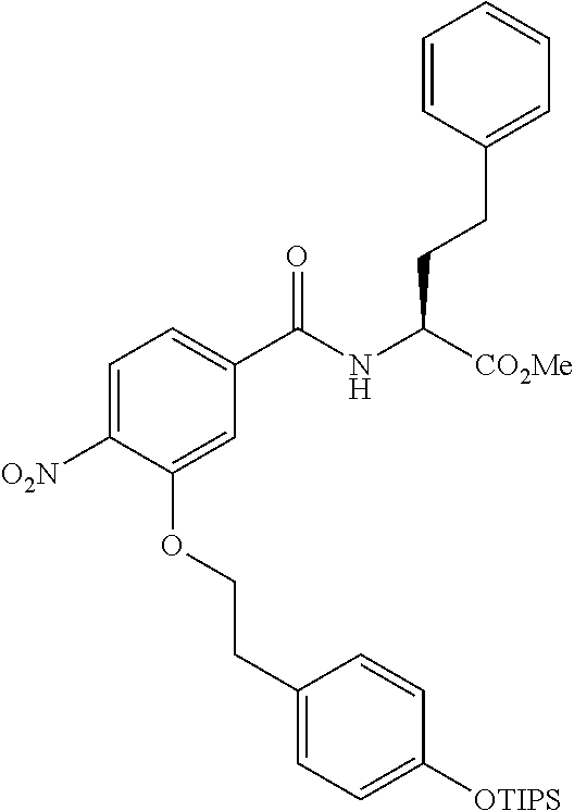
C1=CC(CCC(NC(C2=CC=C([O2N])C(OCCC3=CC=C([OTIPS])C=C3)=C2)=O)[CO2Me])=CC=C1
